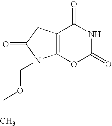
C12=C(CC(=O)N1COCC)C(=O)NC(=O)O2
